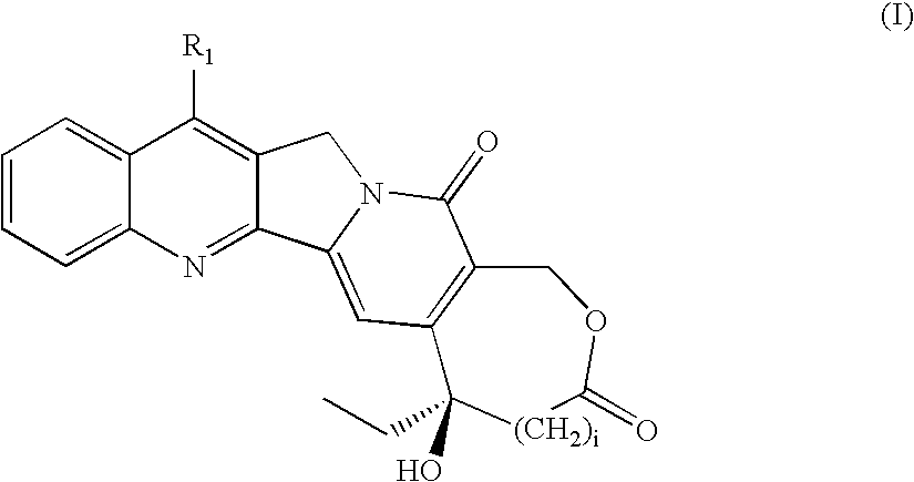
C1=CC=C2C(=C1)C([R1])=C1C(=N2)C2=CC3=C(C(=O)N2C1)COC(=O)[(CH2)i]C3(CC)O
